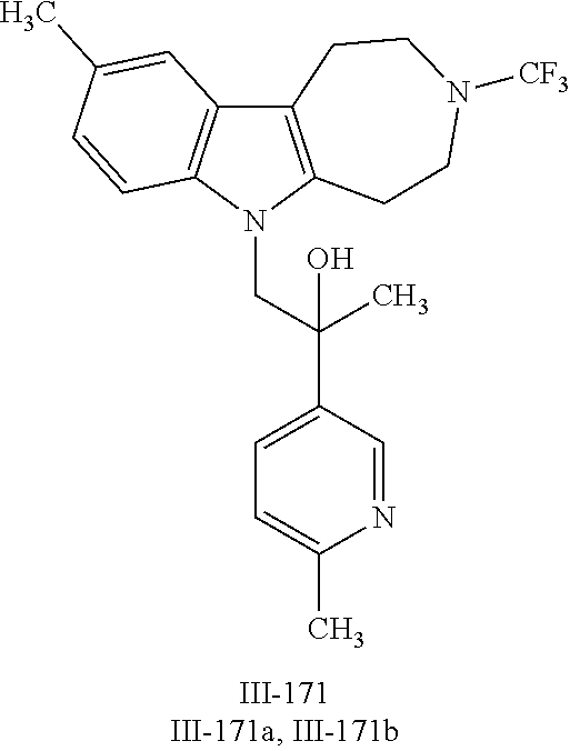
N1(CC(C2=CC=C(C)N=C2)(C)O)C2=C(C3=C1C=CC(C)=C3)CCN([CF3])CC2
